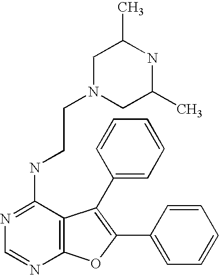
N1=C(NCCN2CC(C)NC(C)C2)C2=C(N=C1)OC(C1=CC=CC=C1)=C2C1=CC=CC=C1
